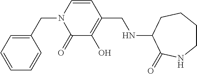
C1(CN2C(=O)C(O)=C(CNC3C(=O)NCCCC3)C=C2)=CC=CC=C1
